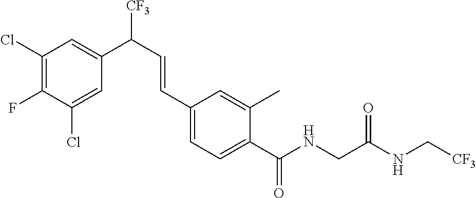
C1(Cl)=C(F)C(Cl)=CC(C([CF3])C=CC2=CC=C(C(NCC(NC[CF3])=O)=O)C(C)=C2)=C1
